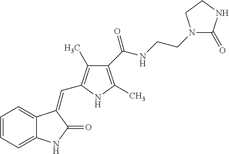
C1=CC=C2C(=C1)C(=CC1=C(C)C(C(NCCN3C(=O)NCC3)=O)=C(C)N1)C(=O)N2
